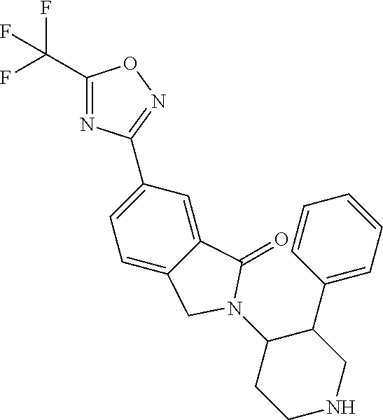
C1(C(F)(F)F)=NC(C2=CC=C3C(=C2)C(=O)N(C2CCNCC2C2=CC=CC=C2)C3)=NO1
